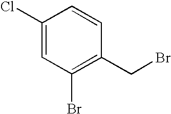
C1(Cl)=CC(Br)=C(CBr)C=C1
